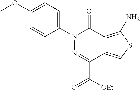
C1=C(OC)C=CC(N2N=C(C(=O)[OEt])C3=CSC(N)=C3C2=O)=C1
